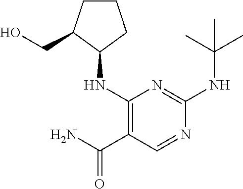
C1(NC2=C(C(N)=O)C=NC(NC(C)(C)C)=N2)CCCC1CO
